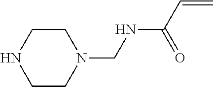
C1CN(CNC(C=C)=O)CCN1
